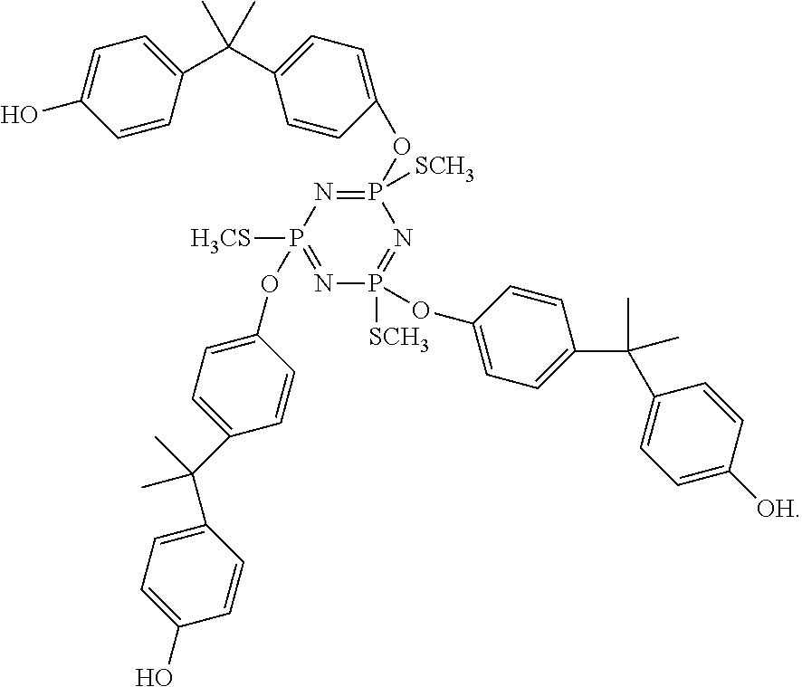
C1=CC(C(C2=CC=C(OP3([SCH3])=NP([H3CS])(OC4=CC=C(C(C5=CC=C(O)C=C5)(C)C)C=C4)=NP([SCH3])(OC4=CC=C(C(C)(C5=CC=C([OH])C=C5)C)C=C4)=N3)C=C2)(C)C)=CC=C1O
